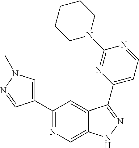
C1(C2=CN(C)N=C2)=NC=C2C(=C1)C(C1=CC=NC(N3CCCCC3)=N1)=NN2
